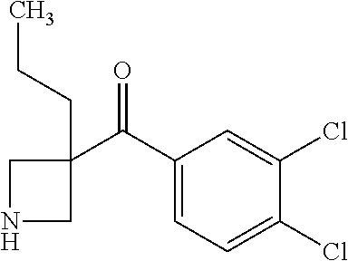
C(=O)(C1(CCC)CNC1)C1=CC=C(Cl)C(Cl)=C1
